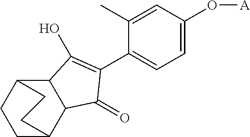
C12C3CCC(C1C(=O)C(C1=CC=C(O[A])C=C1C)=C2O)CC3
